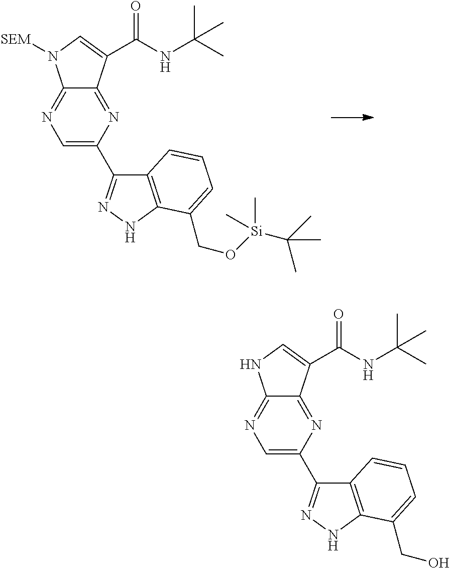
C1=C(C2=NNC3=C2C=CC=C3CO[Si](C)(C(C)(C)C)C)N=C2C(=N1)N([SEM])C=C2C(NC(C)(C)C)=O.C1=C(C2=NNC3=C2C=CC=C3CO)N=C2C(=N1)NC=C2C(NC(C)(C)C)=O
